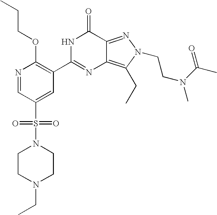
C1CN(CC)CCN1S(C1=CC(C2=NC3=C(CC)N(CCN(C(C)=O)C)N=C3C(=O)N2)=C(OCCC)N=C1)(=O)=O
